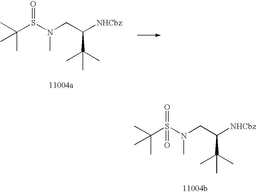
C(S(N(CC([NHCbz])C(C)(C)C)C)=O)(C)(C)C.C(S(N(CC([NHCbz])C(C)(C)C)C)(=O)=O)(C)(C)C
